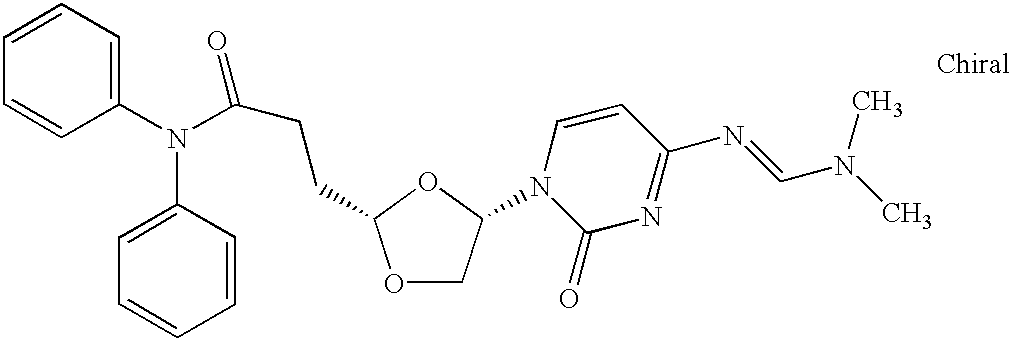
C1=CC=CC(N(C2=CC=CC=C2)C(CCC2OCC(N3C(=O)N=C(N=CN(C)C)C=C3)O2)=O)=C1
